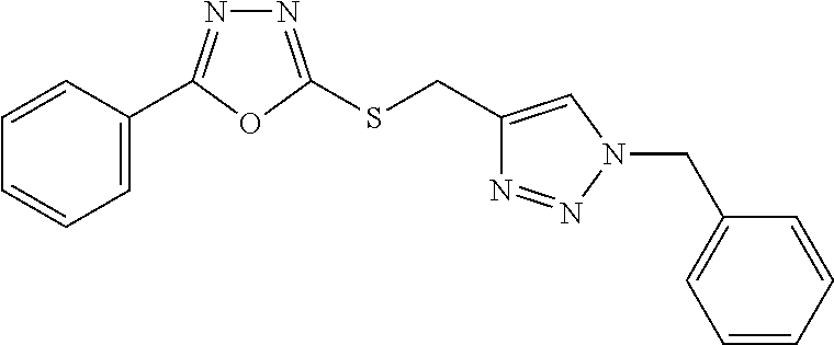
C1=C(C2=NN=C(SCC3=CN(CC4=CC=CC=C4)N=N3)O2)C=CC=C1
